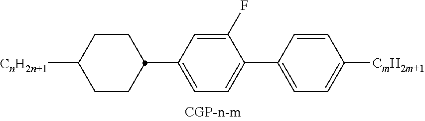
C1([CnH2n+1])CCC(C2=CC=C(C3=CC=C([CmH2m+1])C=C3)C(F)=C2)CC1
